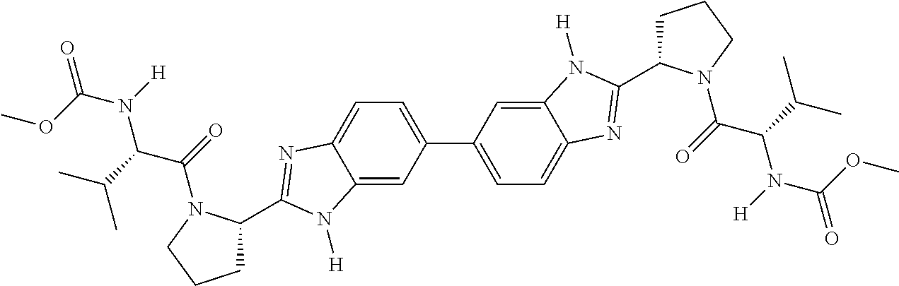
C12=CC(C3=CC=C4C(=C3)N([H])C(C3CCCN3C(=O)C(C(C)C)N(C(=O)OC)[H])=N4)=CC=C1N=C(C1CCCN1C(=O)C(C(C)C)N(C(=O)OC)[H])N2[H]
